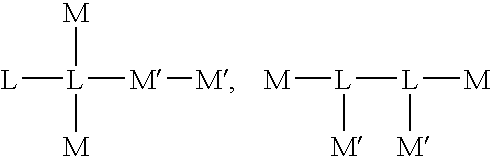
[L][L]([M][M])([M])[M].[L]([L]([M])[M])([M])[M]
